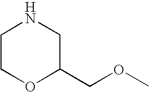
C1COC(COC)CN1
